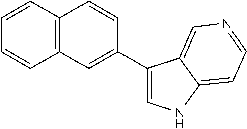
C1(C2=CNC3=CC=NC=C23)=CC2=C(C=C1)C=CC=C2
